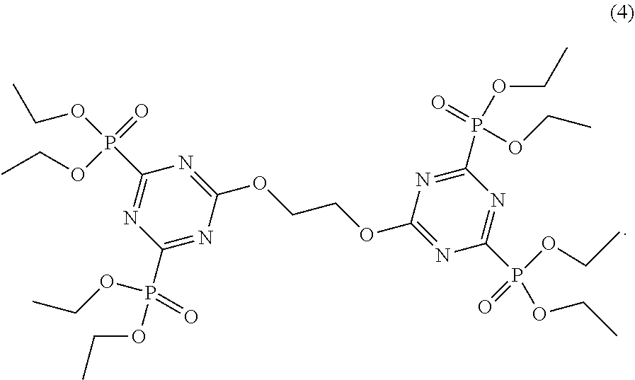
C1(P(OCC)(OCC)=O)=NC(OCCOC2=NC(P(=O)(OCC)OCC)=NC(P(=O)(OCC)OCC)=N2)=NC(P(=O)(OCC)OCC)=N1
